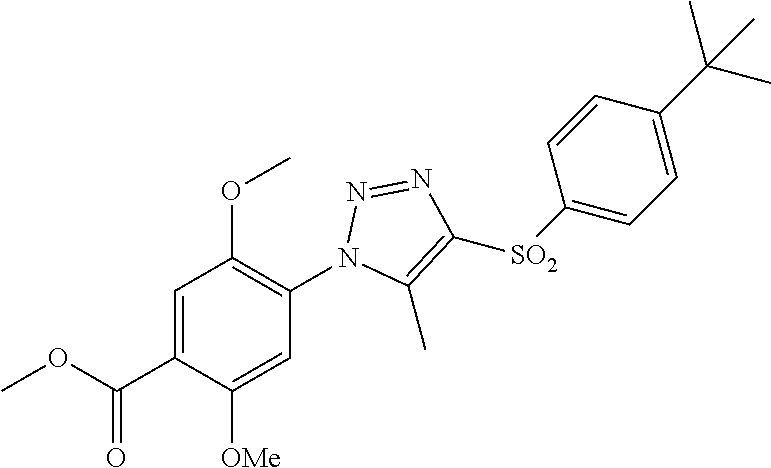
C1=C(C(OC)=O)C([OMe])=CC(N2N=NC([SO2]C3=CC=C(C(C)(C)C)C=C3)=C2C)=C1OC
